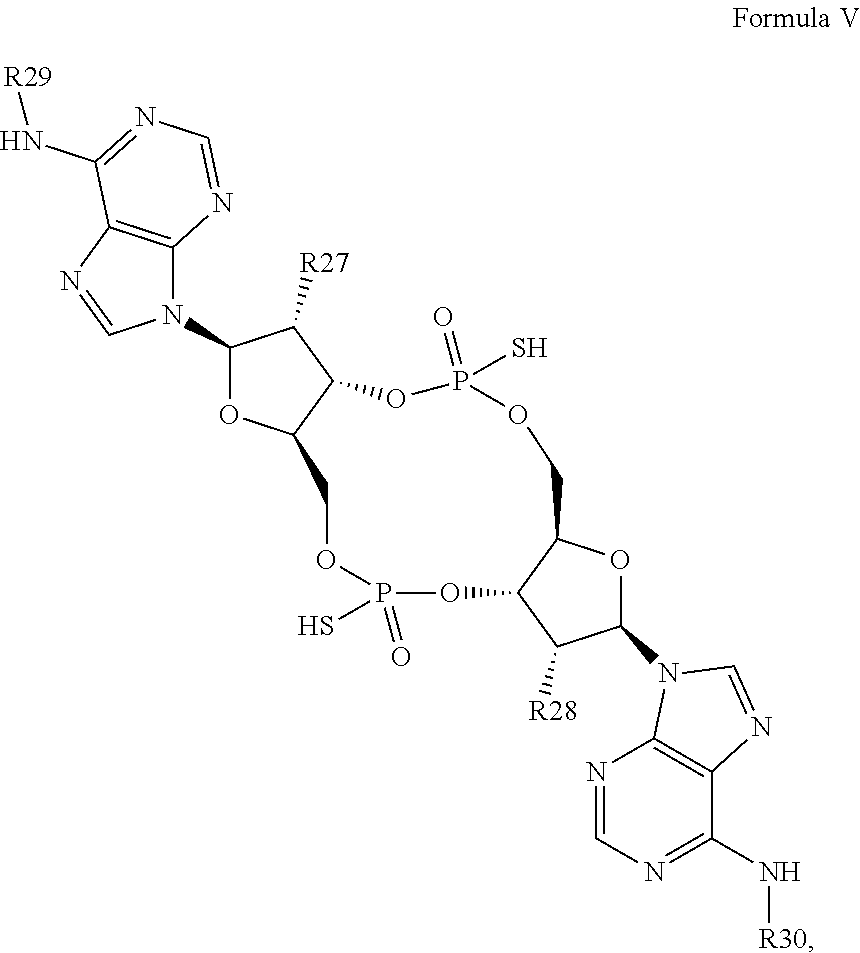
N1(C2OC3C(C2[R27])OP(S)(=O)OCC2OC(N4C5=C(C(N[R30])=NC=N5)N=C4)C([R28])C2OP(S)(=O)OC3)C2=C(N=C1)C(N[R29])=NC=N2
